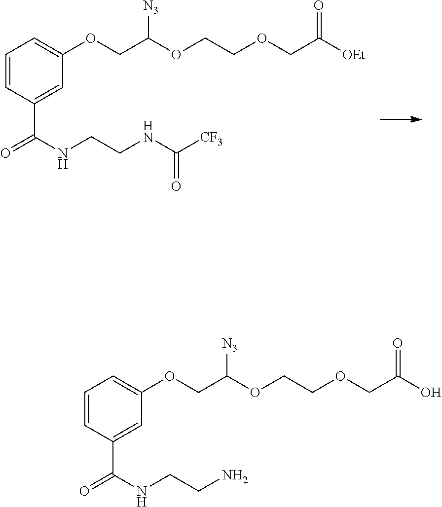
C1=CC(C(=O)NCCNC([CF3])=O)=CC(OCC([N3])OCCOCC([OEt])=O)=C1.C1=CC(C(=O)NCCN)=CC(OCC([N3])OCCOCC(O)=O)=C1
